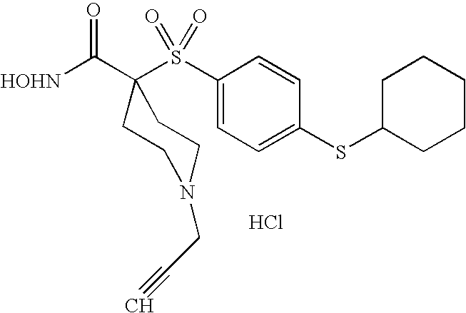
[HOHN]C(C1(S(C2=CC=C(SC3CCCCC3)C=C2)(=O)=O)CCN(CC#C)CC1)=O.Cl
